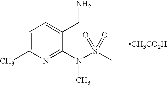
C1=C(C)N=C(N(C)S(=O)(C)=O)C(CN)=C1.[CH3CO2H]
